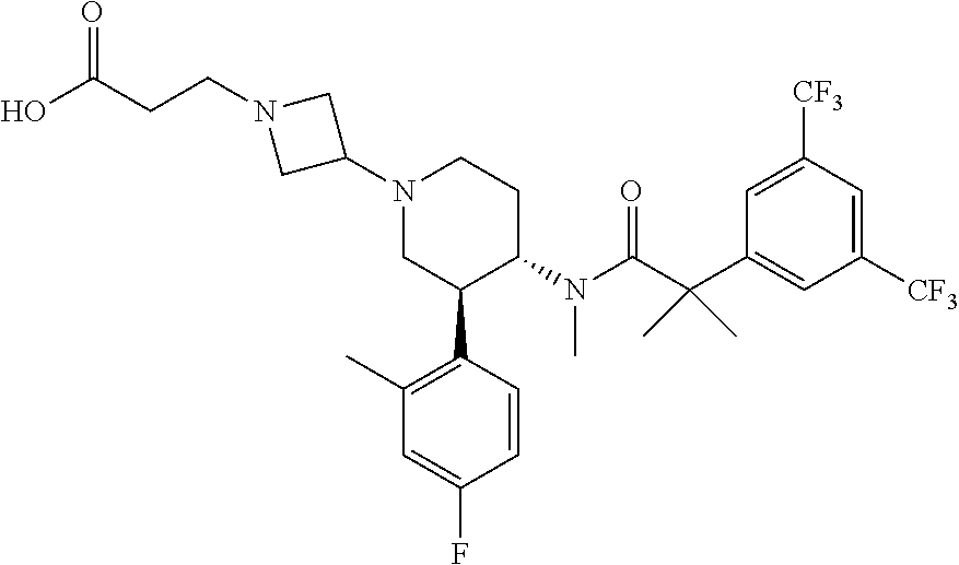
OC(CCN1CC(N2CC(C3=C(C)C=C(F)C=C3)C(N(C(C(C3=CC([CF3])=CC([CF3])=C3)(C)C)=O)C)CC2)C1)=O
